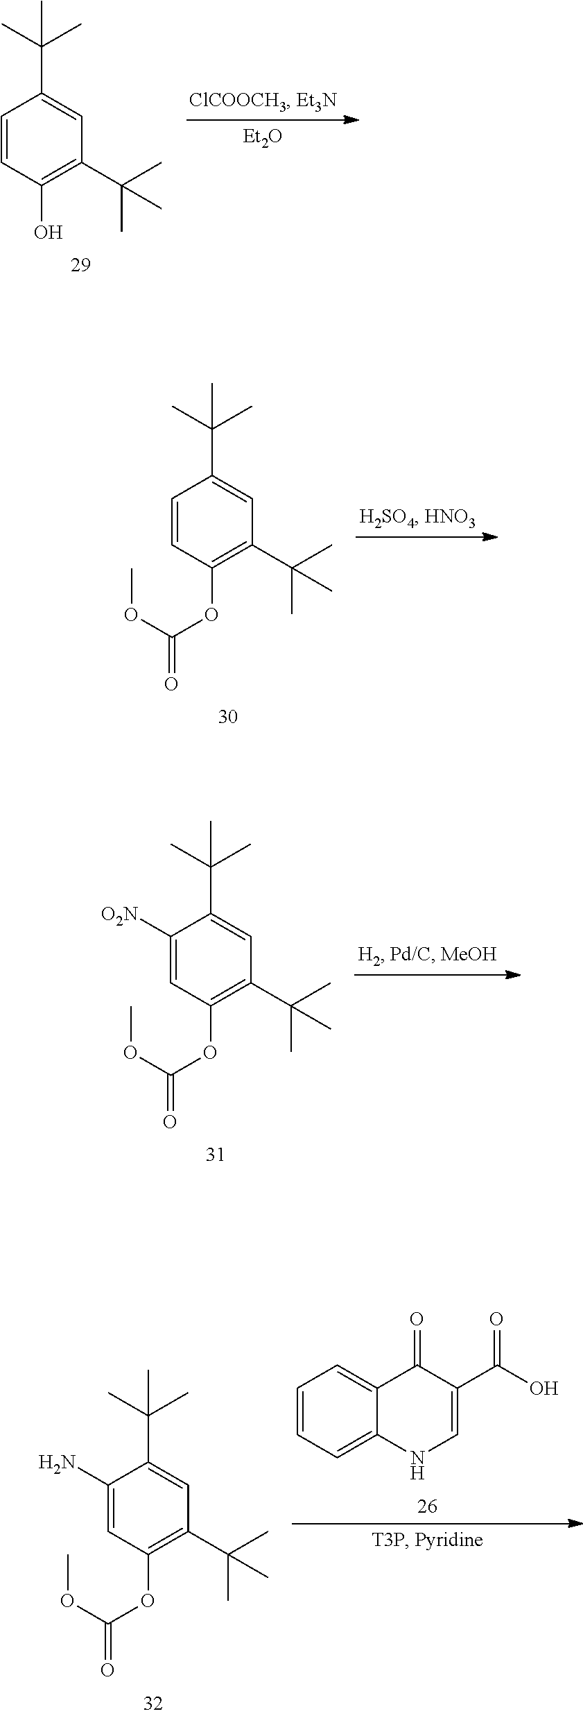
C1=CC(O)=C(C(C)(C)C)C=C1C(C)(C)C.[Et2O].C1=CC(OC(OC)=O)=C(C(C)(C)C)C=C1C(C)(C)C.C1([O2N])=CC(OC(OC)=O)=C(C(C)(C)C)C=C1C(C)(C)C.C1(N)=CC(OC(OC)=O)=C(C(C)(C)C)C=C1C(C)(C)C.C1=CC=C2C(=C1)C(=O)C(C(O)=O)=CN2
